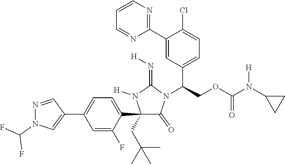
C1(C2=CC=C(C3=CN(C(F)F)N=C3)C=C2F)(CC(C)(C)C)C(=O)N(C(COC(N(C2CC2)[H])=O)C2=CC=C(Cl)C(C3=NC=CC=N3)=C2)C(=N[H])N1[H]
